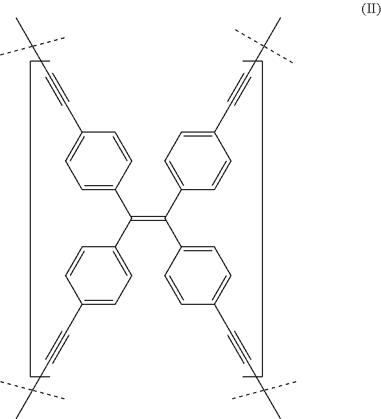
C(=C(C1=CC=C(C#CC(C)(C)C)C=C1)C1=CC=C(C#CC(C)(C)C)C=C1)(C1=CC=C(C#CC(C)(C)C)C=C1)C1=CC=C(C#CC(C)(C)C)C=C1
